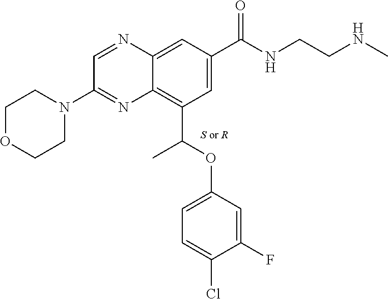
C1=NC2=CC(C(NCCNC)=O)=CC(C(OC3=CC=C(Cl)C(F)=C3)C)=C2N=C1N1CCOCC1.[S or R]
